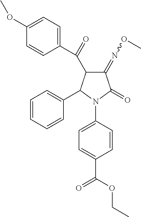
C1(C(=O)C2C(=NOC)C(=O)N(C3=CC=C(C(OCC)=O)C=C3)C2C2=CC=CC=C2)=CC=C(OC)C=C1
